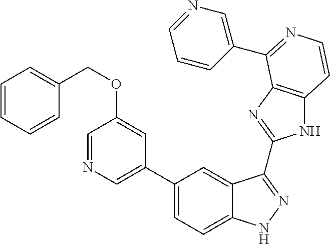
C1(C2=CN=CC(OCC3=CC=CC=C3)=C2)=CC=C2C(=C1)C(C1=NC3=C(N1)C=CN=C3C1=CN=CC=C1)=NN2
